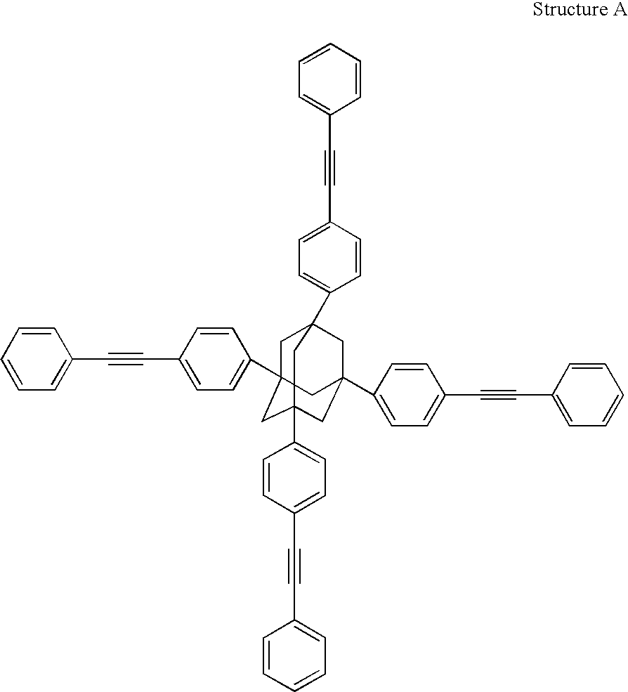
C1C2(C3=CC=C(C#CC4=CC=CC=C4)C=C3)CC3(C4=CC=C(C#CC5=CC=CC=C5)C=C4)CC(C4=CC=C(C#CC5=CC=CC=C5)C=C4)(CC1(C1=CC=C(C#CC4=CC=CC=C4)C=C1)C3)C2
